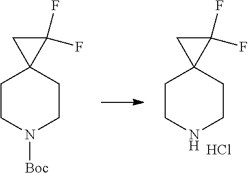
C1CN([Boc])CCC12C(F)(F)C2.C1CNCCC12C(F)(F)C2.Cl
